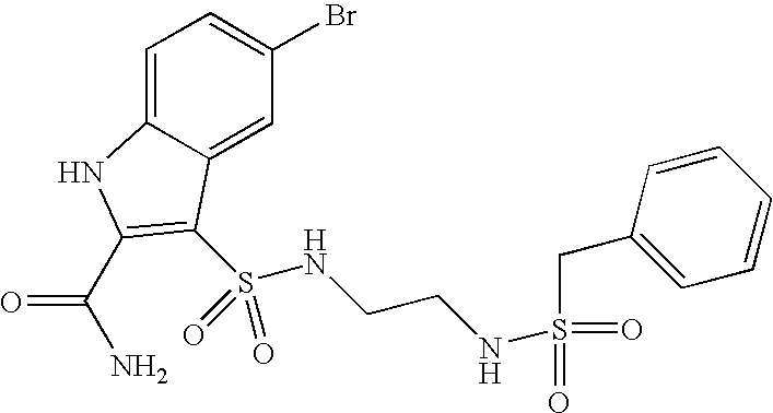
C1(Br)=CC=C2C(=C1)C(S(NCCNS(=O)(=O)CC1=CC=CC=C1)(=O)=O)=C(C(N)=O)N2
